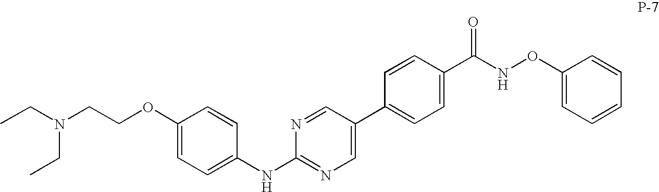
C1=CC(OCCN(CC)CC)=CC=C1NC1=NC=C(C2=CC=C(C(NOC3=CC=CC=C3)=O)C=C2)C=N1
